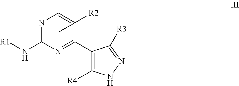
N1=C(N[R1])[X]=C(C2=C([R4])NN=C2[R3])C(C)([R2])=C1
